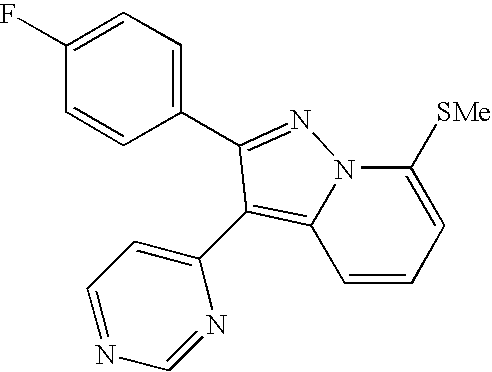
C1=CC=C([SMe])N2C1=C(C1=CC=NC=N1)C(C1=CC=C(F)C=C1)=N2
